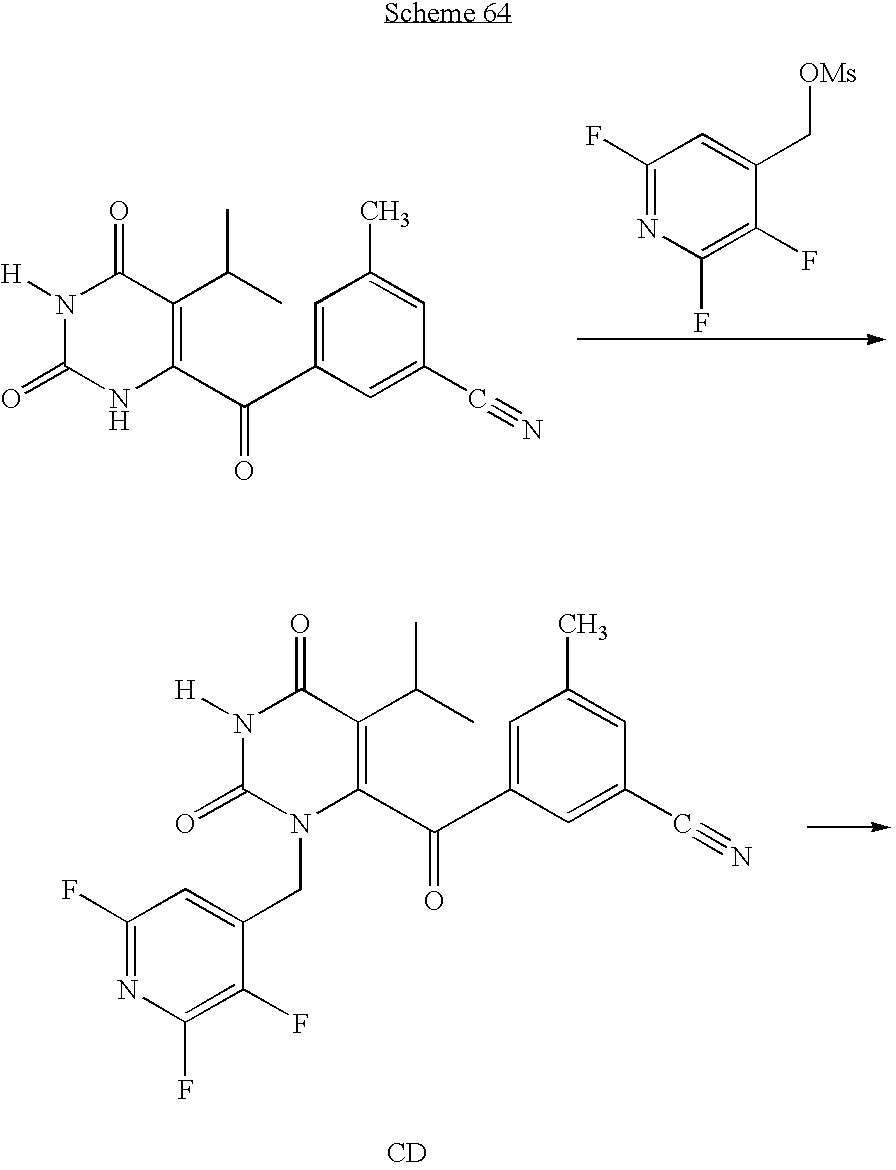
N1C(=O)N([H])C(=O)C(C(C)C)=C1C(C1=CC(C)=CC(C#N)=C1)=O.C1(F)=NC(F)=C(F)C(C[OMs])=C1.C1(F)=NC(F)=C(F)C(CN2C(=O)N([H])C(=O)C(C(C)C)=C2C(C2=CC(C)=CC(C#N)=C2)=O)=C1.[CD]
